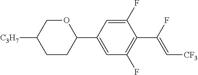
C1CC(C2=CC(F)=C(C(F)=C[CF3])C(F)=C2)OCC1[C3H7]
